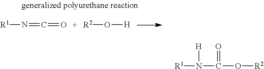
[R1]N=C=O.[R2]O[H].[R1]N(C(O[R2])=O)[H]
